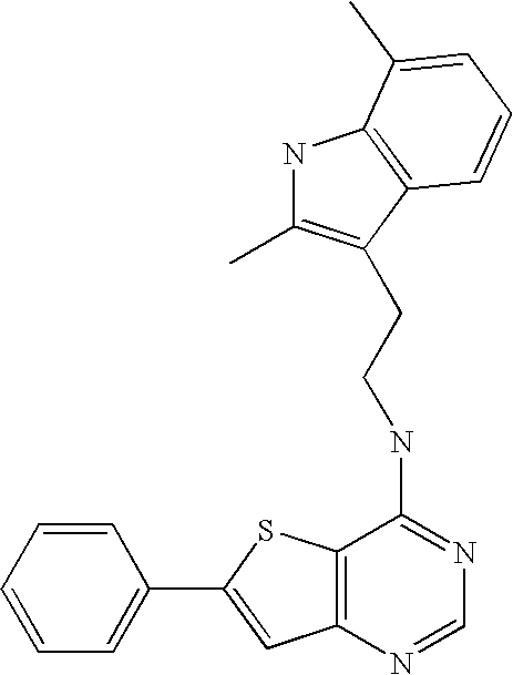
C1=CC=CC=C1C1=CC2=C(S1)C(NCCC1=C(C)NC3=C1C=CC=C3C)=NC=N2
